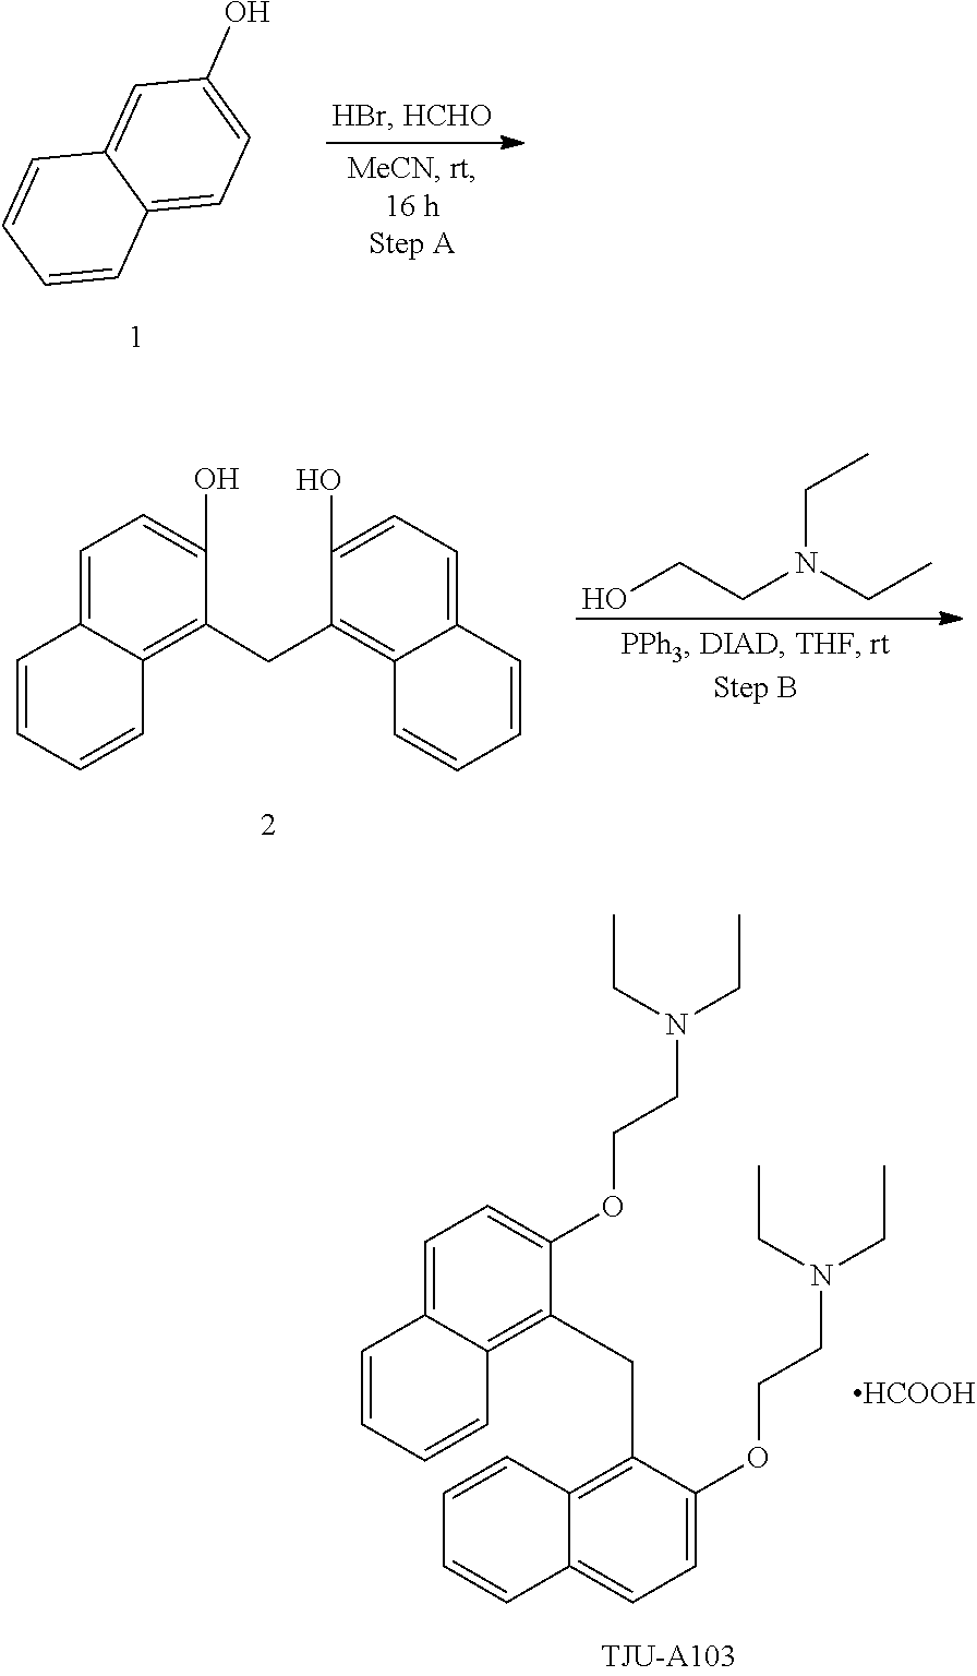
C1(O)=CC=C2C(=C1)C=CC=C2.C1=C(O)C(CC2=C3C(=CC=C2O)C=CC=C3)=C2C(=C1)C=CC=C2.C(N(CC)CCO)C.C1=CC2=CC=C(OCCN(CC)CC)C(CC3=C4C(=CC=C3OCCN(CC)CC)C=CC=C4)=C2C=C1.[HCOOH]
